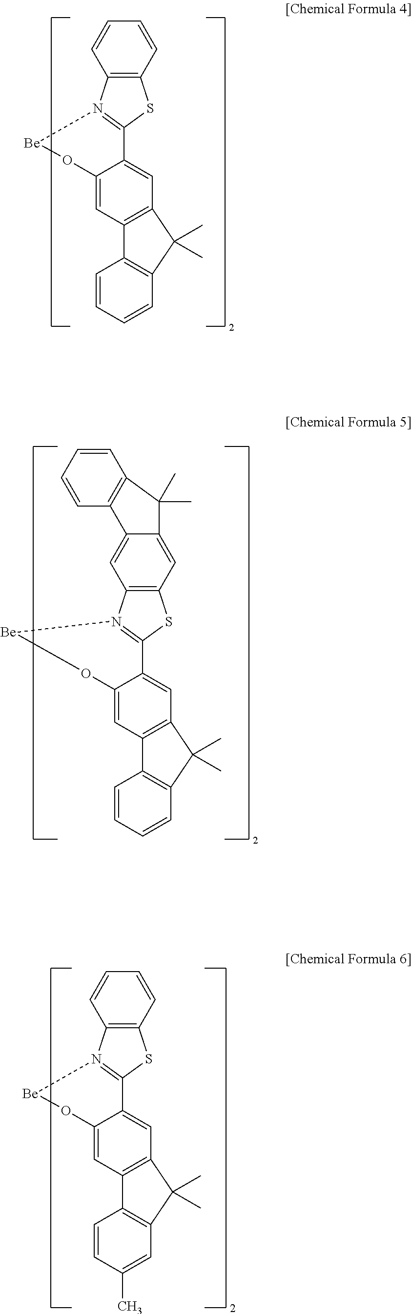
C1=CC2=C(C=C1)SC1=N2[Be]OC2=CC3=C(C=C12)C(C)(C)C1=C3C=CC=C1.C12=CC3=C(C=C1C(C)(C)C1=C2C=CC=C1)SC1=N3[Be]OC2=CC3=C(C=C12)C(C)(C)C1=C3C=CC=C1.C1=CC2=C(C=C1)SC1=N2[Be]OC2=CC3=C(C=C12)C(C)(C)C1=C3C=CC(C)=C1
